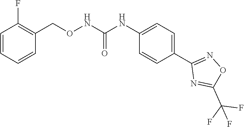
C1(NC(NOCC2=C(F)C=CC=C2)=O)=CC=C(C2=NOC(C(F)(F)F)=N2)C=C1
